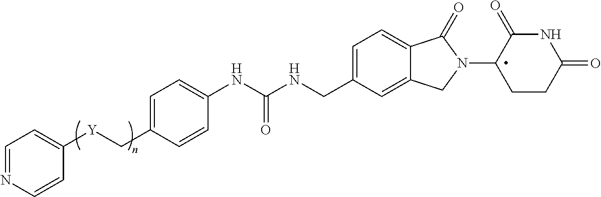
C1=CC(NC(NCC2=CC=C3C(=C2)CN(C2CCC(=O)NC2=O)C3=O)=O)=CC=C1C[Y]C1=CC=NC=C1
